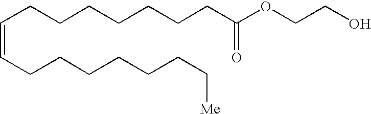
C(CCCCCCCC(OCCO)=O)=CCCCCCCC[Me]
